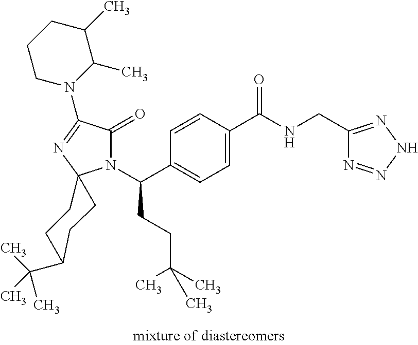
C1=C(C(=O)NCC2=NNN=N2)C=CC(C(N2C(=O)C(N3C(C)C(C)CCC3)=NC23CCC(C(C)(C)C)CC3)CCC(C)(C)C)=C1
